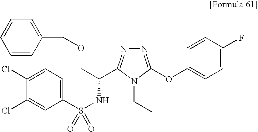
C1=C(Cl)C(Cl)=CC(S(NC(COCC2=CC=CC=C2)C2=NN=C(OC3=CC=C(F)C=C3)N2CC)(=O)=O)=C1
